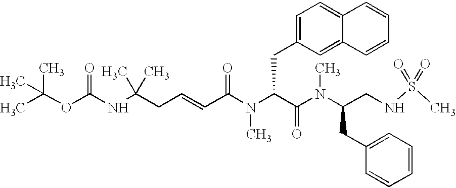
C(OC(NC(CC=CC(N(C(C(N(C(CNS(C)(=O)=O)CC1=CC=CC=C1)C)=O)CC1=CC=C2C(=C1)C=CC=C2)C)=O)(C)C)=O)(C)(C)C
